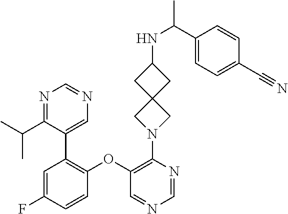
C1(OC2=C(C3=CN=CN=C3C(C)C)C=C(F)C=C2)=C(N2CC3(C2)CC(NC(C2=CC=C(C#N)C=C2)C)C3)N=CN=C1
